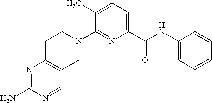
C1(C)=CC=C(C(NC2=CC=CC=C2)=O)N=C1N1CCC2=C(C1)C=NC(N)=N2
